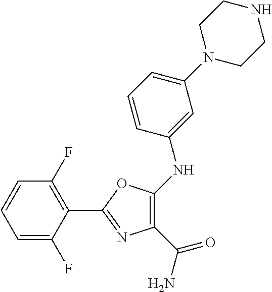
C1=C(F)C(C2=NC(C(N)=O)=C(NC3=CC(N4CCNCC4)=CC=C3)O2)=C(F)C=C1
